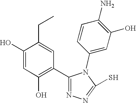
C1=C(O)C(CC)=CC(C2=NN=C(S)N2C2=CC(O)=C(N)C=C2)=C1O
